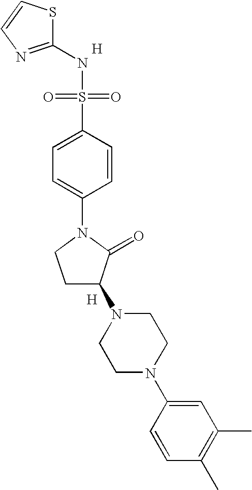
S1C(NS(=O)(=O)C2=CC=C(N3CCC(N4CCN(C5=CC(C)=C(C)C=C5)CC4)C3=O)C=C2)=NC=C1.[H].[H]
